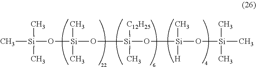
C[Si](O[Si](O[Si]([C12H25])(C)O[Si](C)([H])O[Si](C)(C)C)(C)C)(C)C
